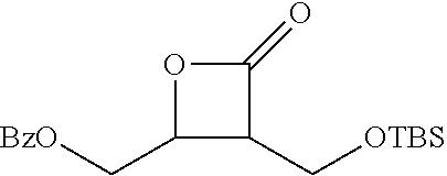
O1C(C[BzO])C(C[OTBS])C1=O
